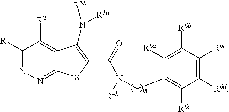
C1([R1])=NN=C2C(=C1[R2])C(N([R3a])[R3b])=C(C(=O)N(CC1=C([R6e])C([R6d])=C([R6c])C([R6b])=C1[R6a])[R4b])S2
